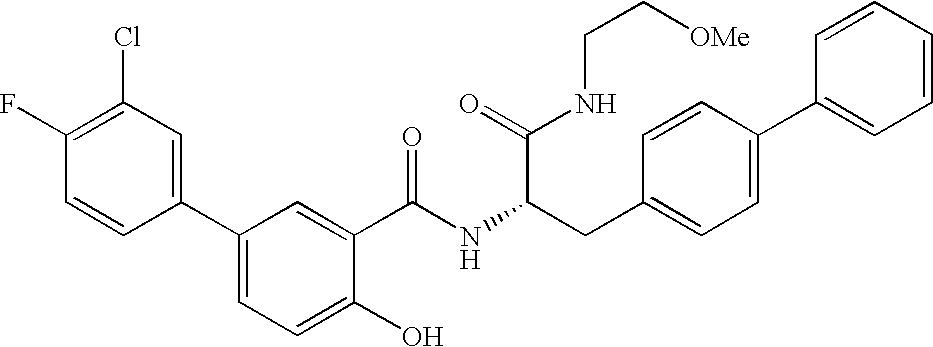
OC1=CC=C(C2=CC(Cl)=C(F)C=C2)C=C1C(NC(CC1=CC=C(C2=CC=CC=C2)C=C1)C(NCC[OMe])=O)=O
